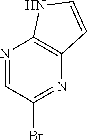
N1=CC(Br)=NC2=C1NC=C2
